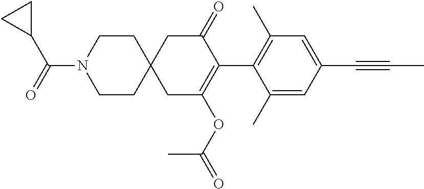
C1(C)=CC(C#CC)=CC(C)=C1C1=C(OC(=O)C)CC2(CC1=O)CCN(C(=O)C1CC1)CC2
